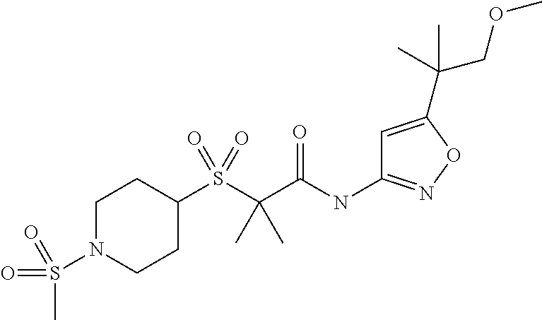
C1N(S(=O)(=O)C)CCC(S(C(C(NC2=NOC(C(COC)(C)C)=C2)=O)(C)C)(=O)=O)C1
